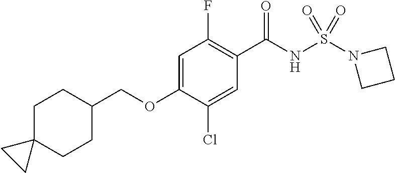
C1=C(OCC2CCC3(CC2)CC3)C(Cl)=CC(C(NS(N2CCC2)(=O)=O)=O)=C1F
